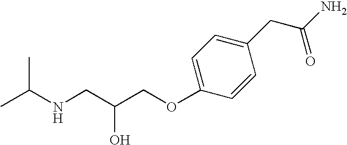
CC(NCC(COC1=CC=C(CC(N)=O)C=C1)O)C
